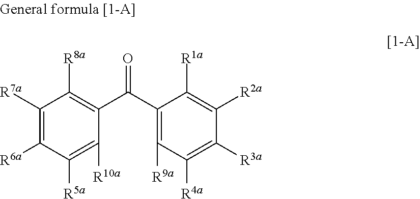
C1([R7a])=C([R6a])C([R5a])=C([R10a])C(C(C2=C([R9a])C([R4a])=C([R3a])C([R2a])=C2[R1a])=O)=C1[R8a]
